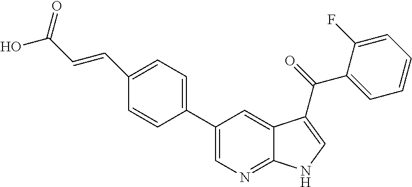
C1(C2=CC=C(C=CC(O)=O)C=C2)=CN=C2C(=C1)C(C(=O)C1=CC=CC=C1F)=CN2
